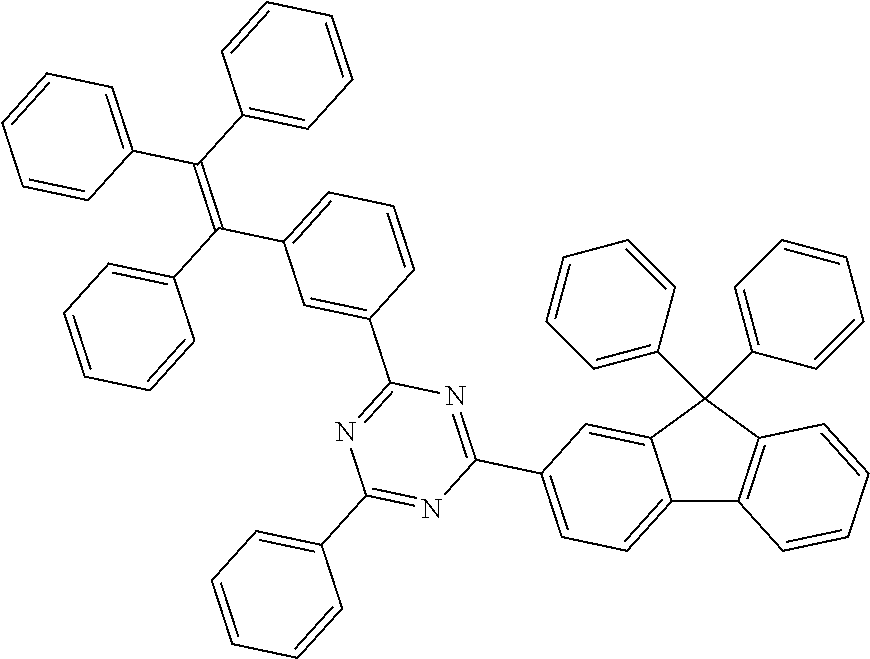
C12=CC=C(C3=NC(C4=CC(C(C5=CC=CC=C5)=C(C5=CC=CC=C5)C5=CC=CC=C5)=CC=C4)=NC(C4=CC=CC=C4)=N3)C=C1C(C1=CC=CC=C1)(C1=CC=CC=C1)C1=C2C=CC=C1
